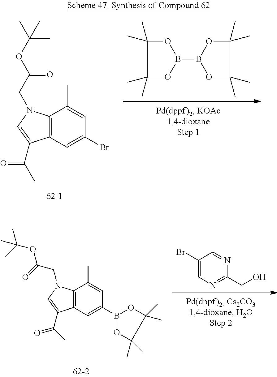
C1(C)(C)OB(B2OC(C)(C)C(C)(C)O2)OC1(C)C.C12=C(C=C(Br)C=C1C)C(C(=O)C)=CN2CC(OC(C)(C)C)=O.C1(Br)=CN=C(CO)N=C1.C12=C(C=C(B3OC(C)(C)C(C)(C)O3)C=C1C)C(C(=O)C)=CN2CC(=O)OC(C)(C)C
